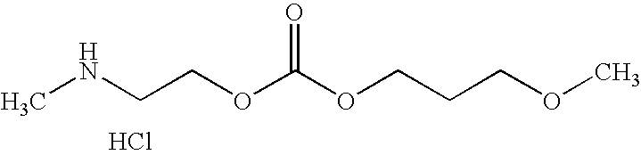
N(CCOC(OCCCOC)=O)C.Cl
